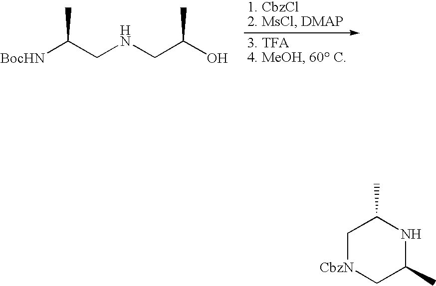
[BocHN]C(CNCC(O)C)C.C1[CbzN]CC(C)NC1C
